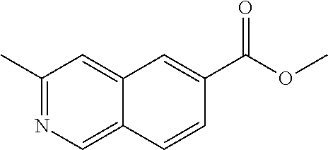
C1(C)=NC=C2C(=C1)C=C(C(OC)=O)C=C2
